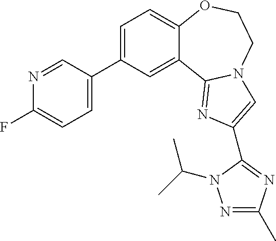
C12=CC=C(C3=CC=C(F)N=C3)C=C1C1=NC(C3=NC(C)=NN3C(C)C)=CN1CCO2
